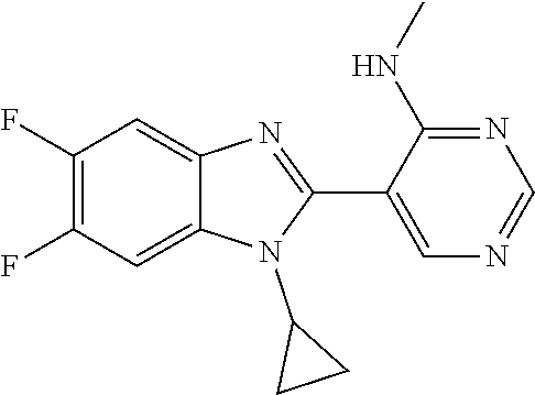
C1(F)=C(F)C=C2C(=C1)N(C1CC1)C(C1=CN=CN=C1NC)=N2
